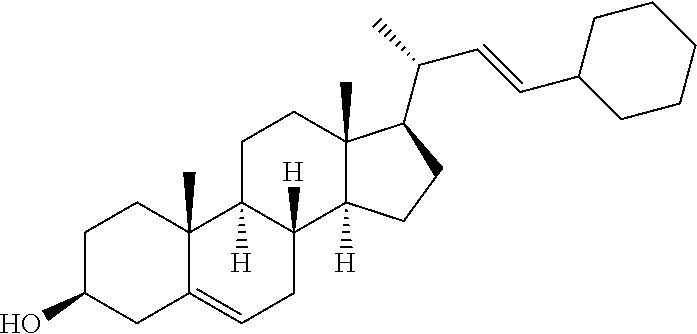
C1C(O)CC2=CCC3([H])C([H])(C2(C)C1)CCC1(C)C3([H])CCC1C(C=CC1CCCCC1)C
